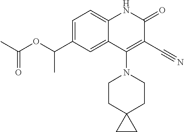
C1=C(C(OC(C)=O)C)C=C2C(=C1)NC(=O)C(C#N)=C2N1CCC2(CC1)CC2
